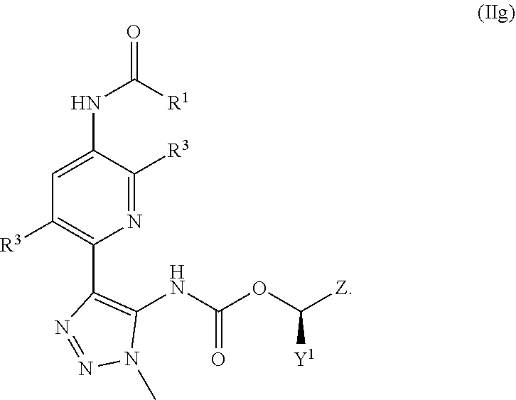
N1=C([R3])C(NC(=O)[R1])=CC([R3])=C1C1=C(NC(OC([Z])[Y1])=O)N(C)N=N1
